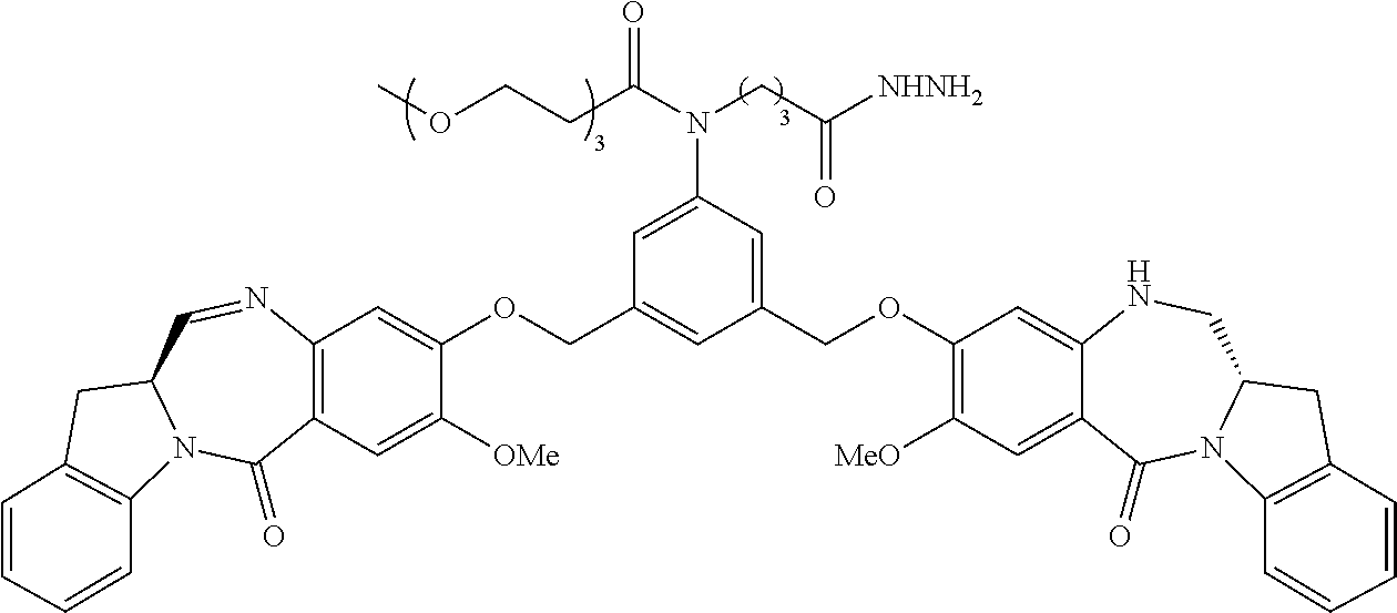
C12=C(C=C([OMe])C(OCC3=CC(COC4=C([MeO])C=C5C(=C4)NCC4N(C5=O)C5=C(C4)C=CC=C5)=CC(N(CC([NHNH2])=O)C(CCOC)=O)=C3)=C1)C(=O)N1C(C=N2)CC2=C1C=CC=C2
